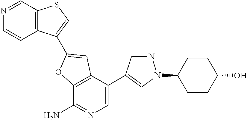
C12=C(C(C3=CN(C4CCC(O)CC4)N=C3)=CN=C1N)C=C(C1=CSC3=C1C=CN=C3)O2
